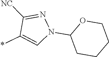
C1([NC])=NN(C2CCCCO2)C=C1*
